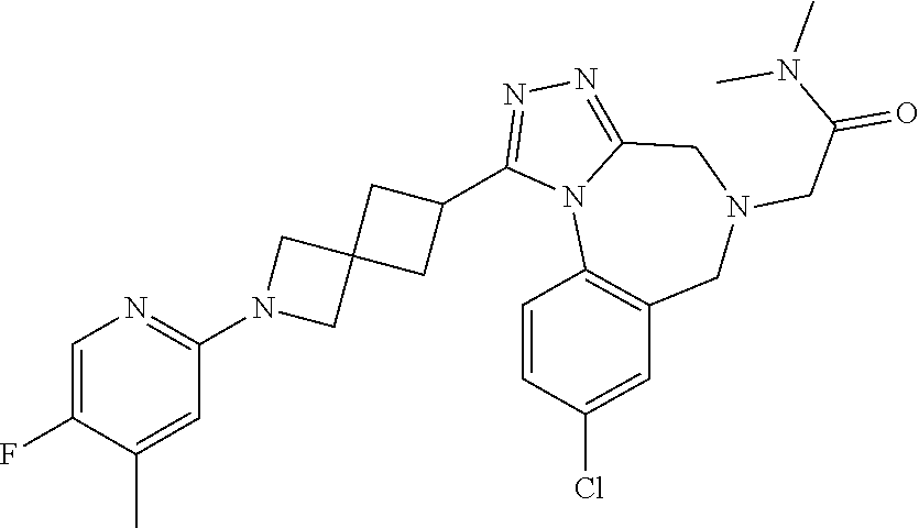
C1=C(F)C(C)=CC(N2CC3(C2)CC(C2=NN=C4N2C2=C(CN(CC(=O)N(C)C)C4)C=C(Cl)C=C2)C3)=N1
